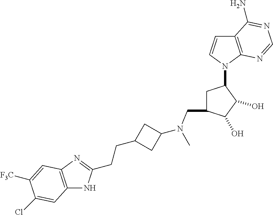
C1=CN(C2CC(CN(C3CC(CCC4=NC5=C(N4)C=C(Cl)C([F3C])=C5)C3)C)C(O)C2O)C2=C1C(N)=NC=N2
